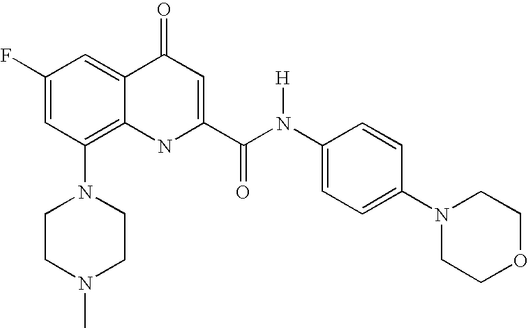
N1(C2=C3C(=CC(F)=C2)C(=O)C=C(C(N(C2=CC=C(N4CCOCC4)C=C2)[H])=O)N3)CCN(C)CC1
